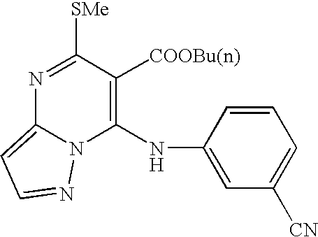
N1=C([SMe])C([COOBu(n)])=C(NC2=CC([CN])=CC=C2)N2C1=CC=N2
